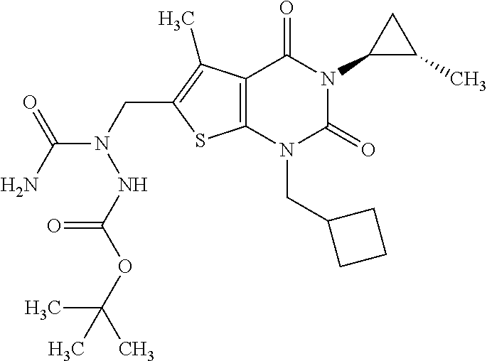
C12=C(N(CC3CCC3)C(=O)N(C3C(C)C3)C1=O)SC(CN(C(N)=O)NC(OC(C)(C)C)=O)=C2C
